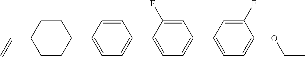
C1CC(C=C)CCC1C1=CC=C(C2=CC=C(C3=CC=C(OCC)C(F)=C3)C=C2F)C=C1
